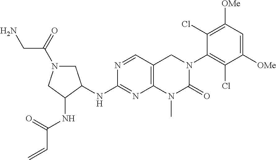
N(C1=NC2=C(C=N1)CN(C1=C(Cl)C([OMe])=CC([OMe])=C1Cl)C(=O)N2C)C1C(NC(C=C)=O)CN(C(=O)CN)C1
